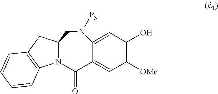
C12=CC(O)=C([OMe])C=C1C(=O)N1C(CN2[P3])CC2=C1C=CC=C2
